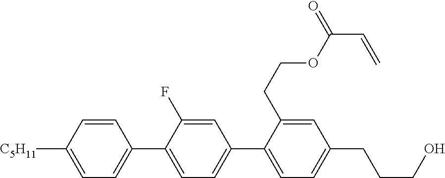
C1=CC([C5H11])=CC=C1C1=CC=C(C2=CC=C(CCCO)C=C2CCOC(C=C)=O)C=C1F
